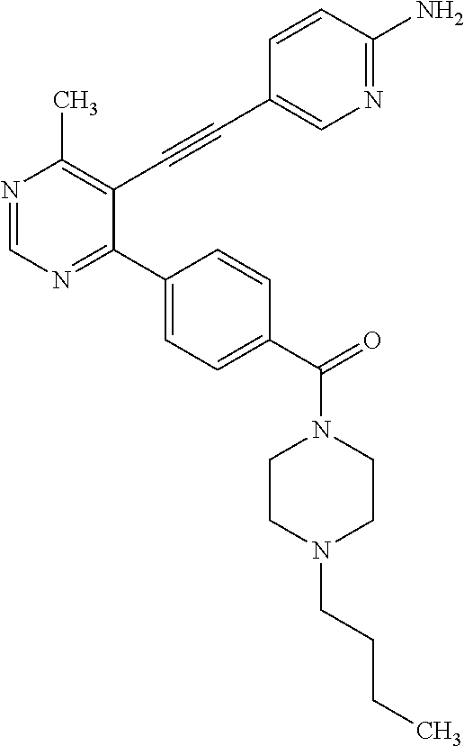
N1=CN=C(C2=CC=C(C(=O)N3CCN(CCCC)CC3)C=C2)C(C#CC2=CN=C(N)C=C2)=C1C
